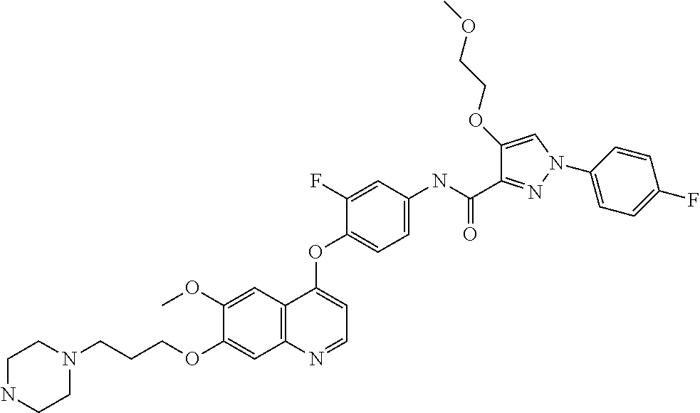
C1(OC)=CC2=C(C=C1OCCCN1CCNCC1)N=CC=C2OC1=CC=C(NC(C2=NN(C3=CC=C(F)C=C3)C=C2OCCOC)=O)C=C1F
